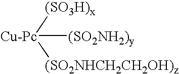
[Cu-Pc]([(SO3H)x])([(SO2NHCH2CH2OH)z])[(SO2NH2)y]
